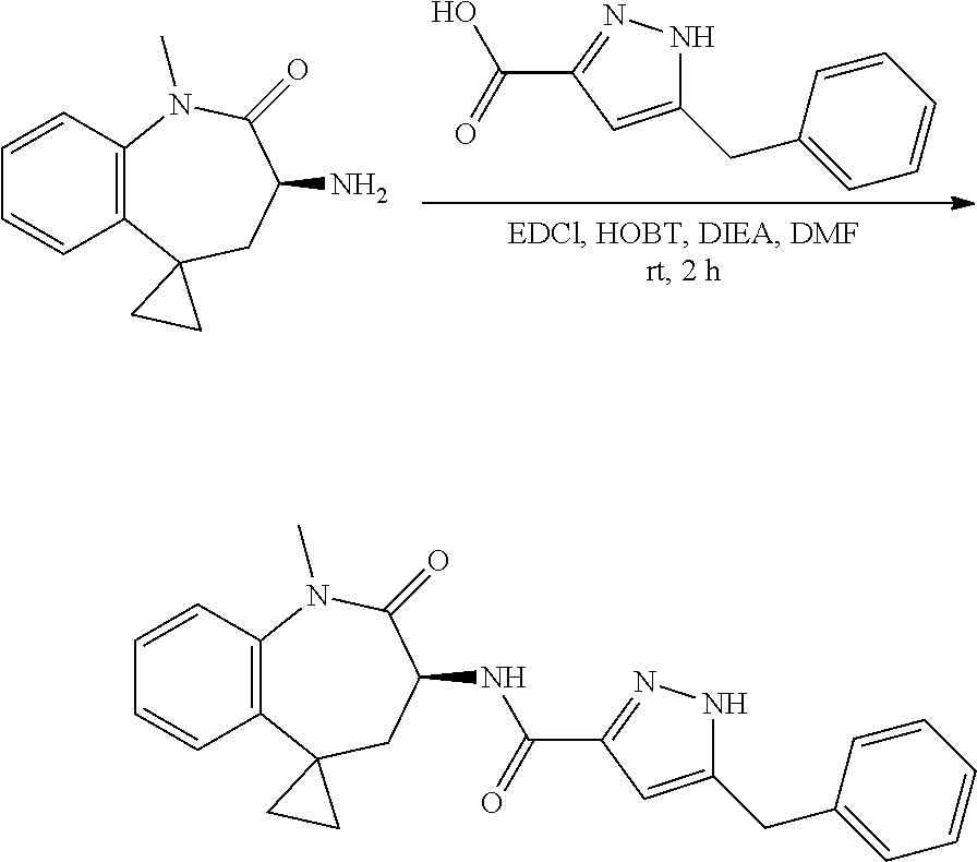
C(O)(=O)C1=NNC(CC2=CC=CC=C2)=C1.C1=CC2=C(C=C1)C1(CC(N)C(=O)N2C)CC1.C1=CC2=C(C=C1)C1(CC(NC(C3=NNC(CC4=CC=CC=C4)=C3)=O)C(=O)N2C)CC1
